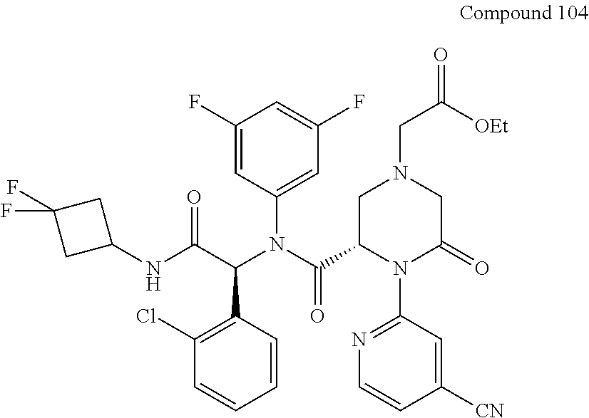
C1(Cl)=C(C(C(NC2CC(F)(F)C2)=O)N(C(C2N(C3=NC=CC([CN])=C3)C(=O)CN(CC(=O)[OEt])C2)=O)C2=CC(F)=CC(F)=C2)C=CC=C1
